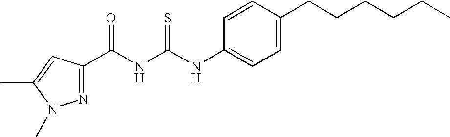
N1=C(C(NC(NC2=CC=C(CCCCCC)C=C2)=S)=O)C=C(C)N1C
